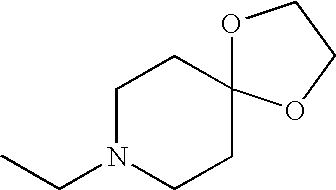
C1N(CC)CCC2(C1)OCCO2
